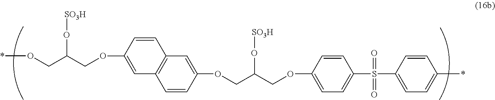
C1=C(OCC(COC2=CC=C(S(C3=CC=C(*)C=C3)(=O)=O)C=C2)O[SO3H])C=CC2=C1C=CC(OCC(O[SO3H])CO*)=C2
